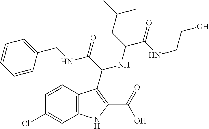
C1=CC2=C(C=C1Cl)NC(C(O)=O)=C2C(NC(CC(C)C)C(=O)NCCO)C(NCC1=CC=CC=C1)=O
